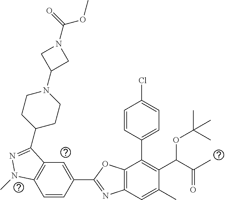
C1=CC(C2=NC3=C(O2)C(C2=CC=C(Cl)C=C2)=C(C(C(C)=O)OC(C)(C)C)C(C)=C3)=CC2=C1N(C)N=C2C1CCN(C2CN(C(=O)OC)C2)CC1
